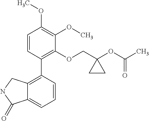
C1=CC(C2=C3C(=CC=C2)C(=O)NC3)=C(OCC2(OC(C)=O)CC2)C(OC)=C1OC
